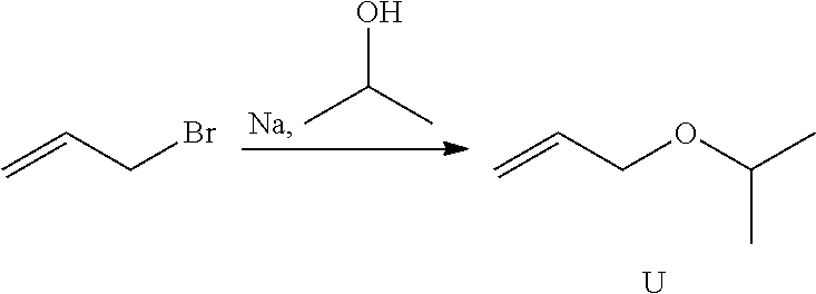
CC(C)O.[Na].C=CCBr.C=CCOC(C)C.[U]
